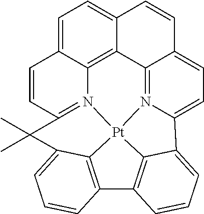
C1=C2C3=C4C(=C1)C=CC1=CC=C5N(=C41)[Pt]14N3=C(C=C2)C(C)(C)C2=CC=CC(=C12)C1=C4C5=CC=C1
